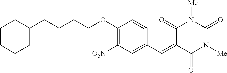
C1CCCC(CCCCOC2=C([O2N])C=C(C=C3C(=O)N([Me])C(=O)N([Me])C3=O)C=C2)C1
